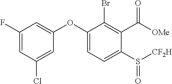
C1(F)=CC(Cl)=CC(OC2=CC=C(S([CF2H])=O)C(C(=O)[OMe])=C2Br)=C1
